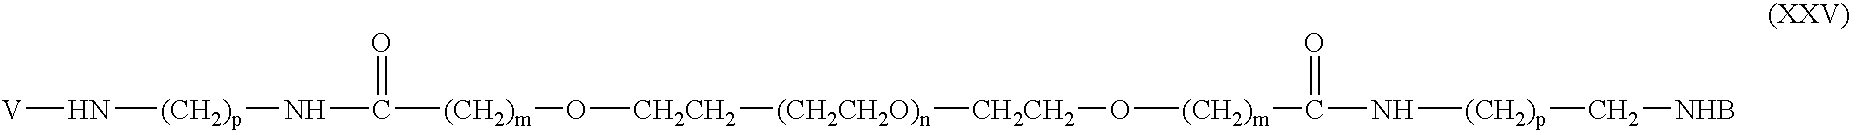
N([(CH2)p]NC([(CH2)m]O[CH2CH2][(CH2CH2O)n][CH2CH2]O[(CH2)m]C(N[(CH2)p]C[NHB])=O)=O)[V]
